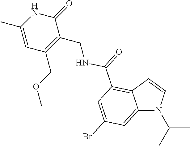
C12=CC(Br)=CC(C(NCC3=C(COC)C=C(C)NC3=O)=O)=C1C=CN2C(C)C
